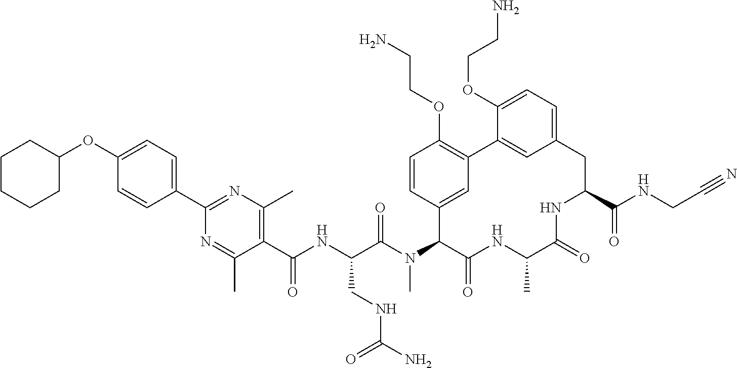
C(C(N(C1C(=O)NC(C)C(=O)NC(C(NCC#N)=O)CC2=CC=C(OCCN)C(=C2)C2=C(OCCN)C=CC1=C2)C)=O)(NC(C1=C(C)N=C(C2=CC=C(OC3CCCCC3)C=C2)N=C1C)=O)CNC(N)=O
